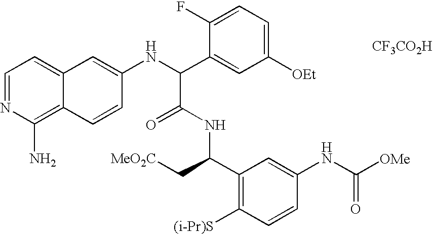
C1=NC(N)=C2C(=C1)C=C(NC(C1=CC([OEt])=CC=C1F)C(=O)NC(C1=C([(i-Pr)S])C=CC(NC([OMe])=O)=C1)C[MeO2C])C=C2.[CF3CO2H]
